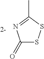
C1(=O)SSC(C)=N1
